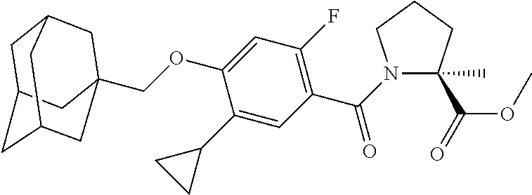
C1C2CC3CC(COC4=CC(F)=C(C(N5C(C)(C(=O)OC)CCC5)=O)C=C4C4CC4)(CC1C3)C2
